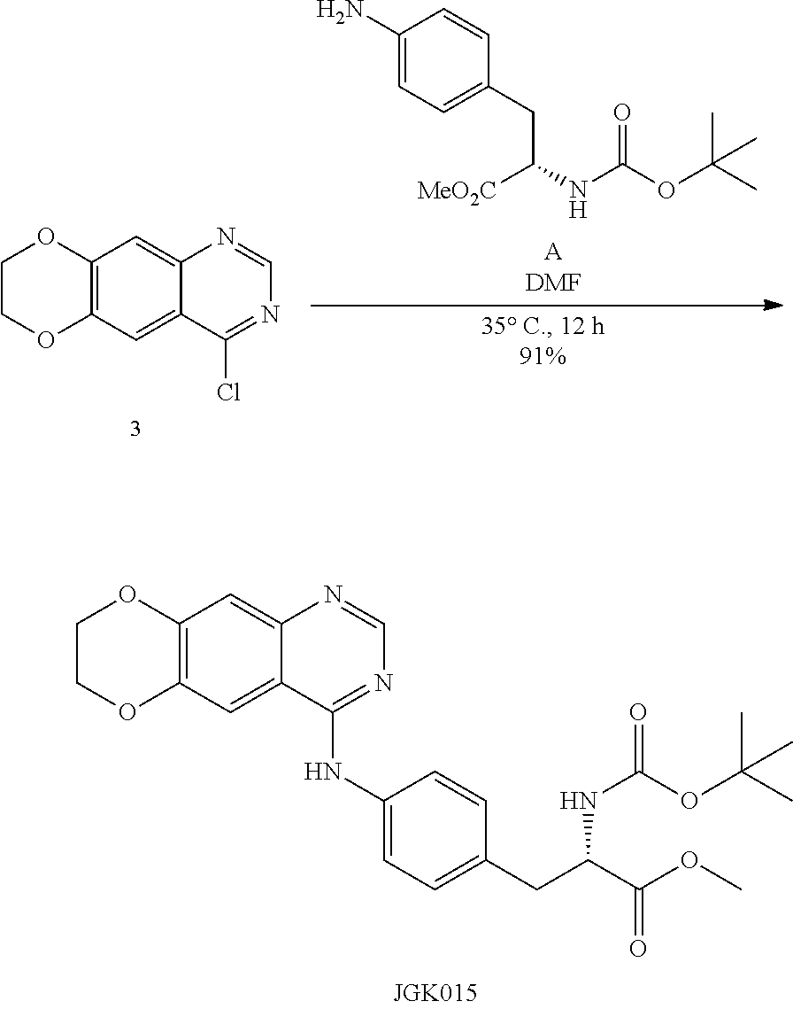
C1=NC2=CC3=C(OCCO3)C=C2C(NC2=CC=C(CC(NC(OC(C)(C)C)=O)C(=O)OC)C=C2)=N1.C1=NC2=CC3=C(OCCO3)C=C2C(Cl)=N1.O(C(C)(C)C)C(NC(CC1=CC=C(N)C=C1)[MeO2C])=O
